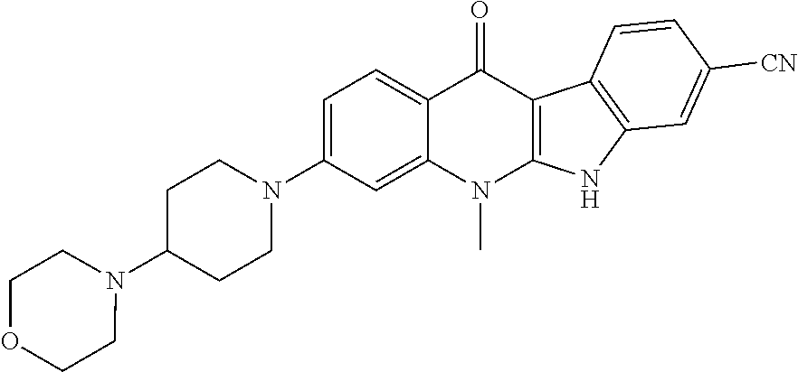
C1C(N2CCOCC2)CCN(C2=CC=C3C(=C2)N(C)C2=C(C3=O)C3=C(N2)C=C([CN])C=C3)C1
